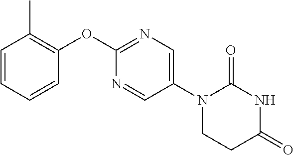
C1(OC2=NC=C(N3CCC(=O)NC3=O)C=N2)=C(C)C=CC=C1
